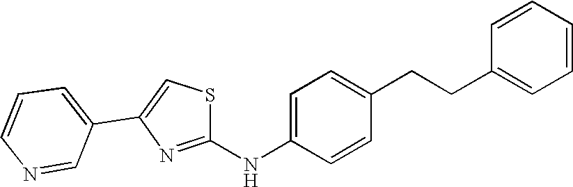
C1=CC(CCC2=CC=C(NC3=NC(C4=CC=CN=C4)=CS3)C=C2)=CC=C1
